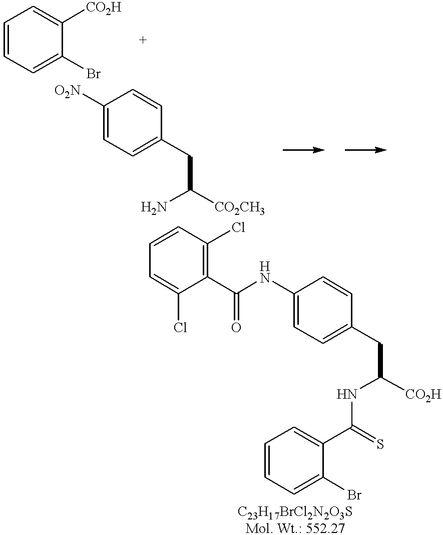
C1=CC=C(Br)C([CO2H])=C1.C1([O2N])=CC=C(CC([CO2CH3])N)C=C1.C1=C(Cl)C(C(NC2=CC=C(CC([CO2H])NC(C3=CC=CC=C3Br)=S)C=C2)=O)=C(Cl)C=C1
